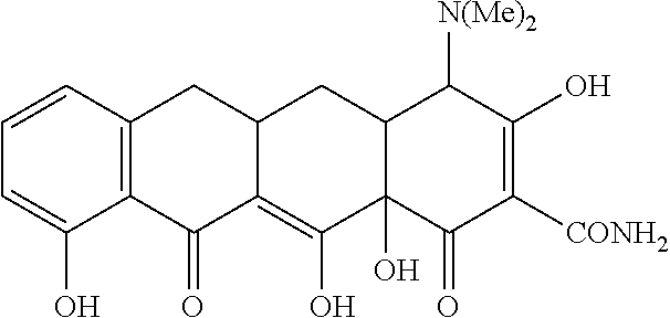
C1=CC2=C(C(O)=C1)C(=O)C1=C(O)C3(O)C(CC1C2)C([N(Me)2])C(O)=C([CONH2])C3=O
